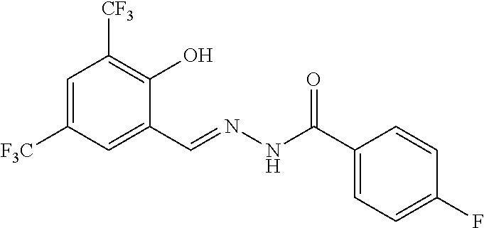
C1=C([F3C])C=C(C=NNC(C2=CC=C(F)C=C2)=O)C(O)=C1[CF3]
